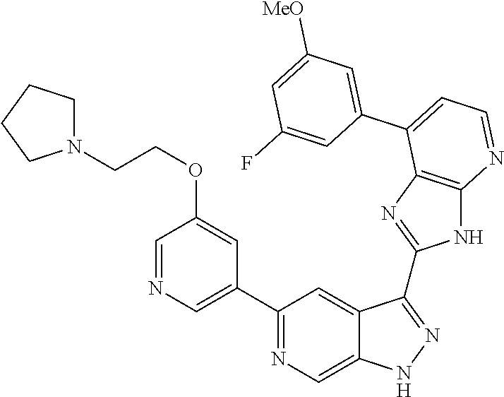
C1(C2=NC=C3C(=C2)C(C2=NC4=C(N2)N=CC=C4C2=CC([MeO])=CC(F)=C2)=NN3)=CN=CC(OCCN2CCCC2)=C1
